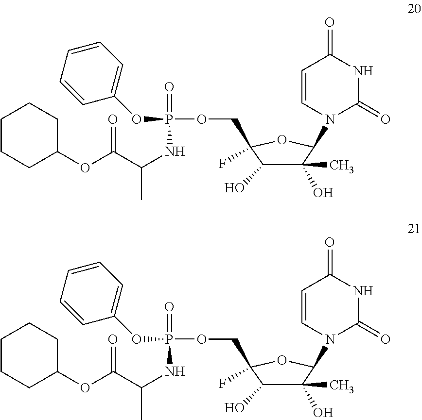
C1(OC(C(NP(=O)(OCC2(F)C(O)C(C)(O)C(N3C(=O)NC(=O)C=C3)O2)OC2=CC=CC=C2)C)=O)CCCCC1.C1(OC(C(NP(=O)(OCC2(F)C(O)C(C)(O)C(N3C(=O)NC(=O)C=C3)O2)OC2=CC=CC=C2)C)=O)CCCCC1
